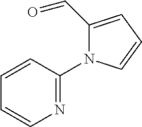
N1=C(N2C(C=O)=CC=C2)C=CC=C1
